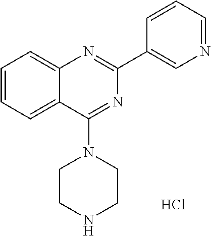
C1=CC=C2C(=C1)C(N1CCNCC1)=NC(C1=CN=CC=C1)=N2.Cl
